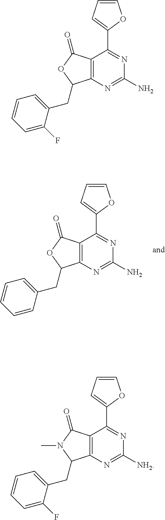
C12=C(C(CC3=CC=CC=C3F)OC1=O)N=C(N)N=C2C1=CC=CO1.C12=C(C(CC3=CC=CC=C3)OC1=O)N=C(N)N=C2C1=CC=CO1.C12=C(C(CC3=CC=CC=C3F)N(C)C1=O)N=C([NH2])N=C2C1=CC=CO1
